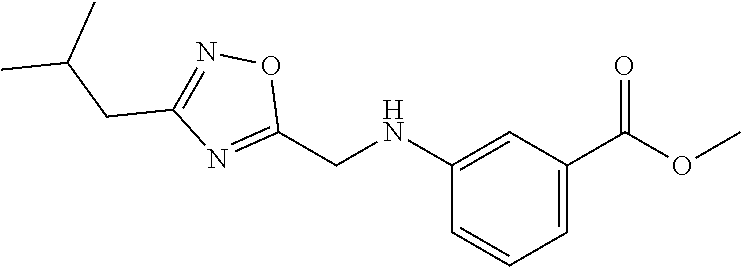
C1=C(C(OC)=O)C=C(NCC2=NC(CC(C)C)=NO2)C=C1
